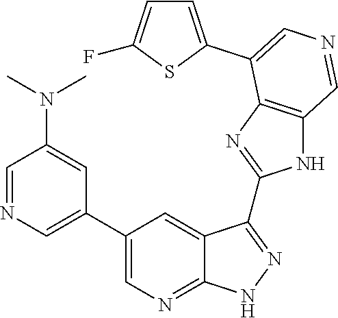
C1=NC=C(C2=CN=C3C(=C2)C(C2=NC4=C(N2)C=NC=C4C2=CC=C(F)S2)=NN3)C=C1N(C)C
